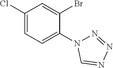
C1(Cl)=CC=C(N2N=NN=C2)C(Br)=C1
